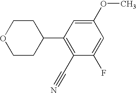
C1CC(C2=C(C#N)C(F)=CC(OC)=C2)CCO1
